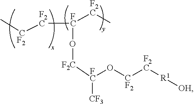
[F2C]([FC]([F2C]C)O[F2C][FC]([CF3])O[CF2][F2C][R1][OH])[CF2]C
